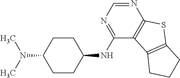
C1CC(N(C)C)CCC1NC1=NC=NC2=C1C1=C(S2)CCC1
